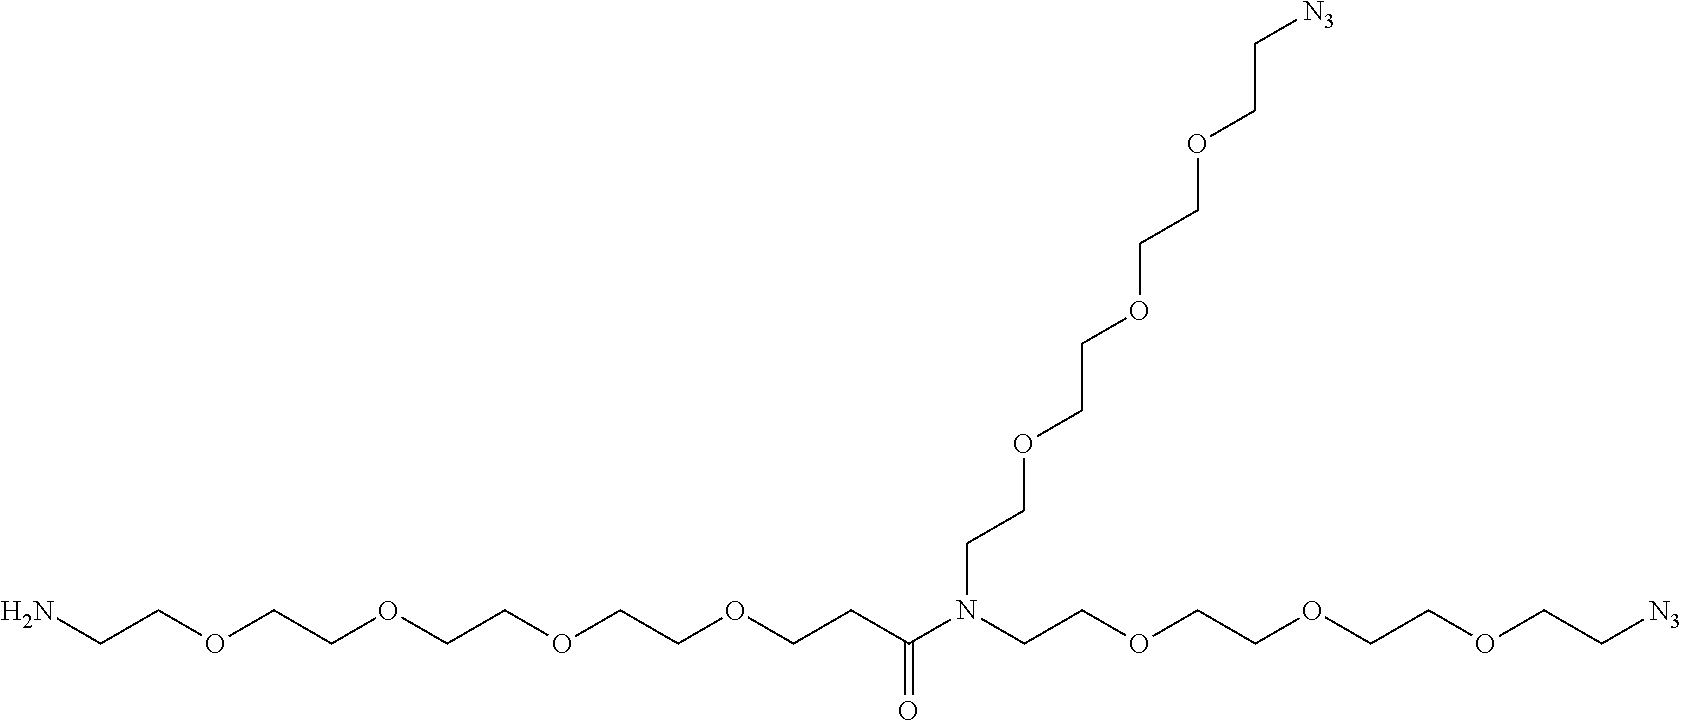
C(COCCOCCOCCOCCC(N(CCOCCOCCOCC[N3])CCOCCOCCOCC[N3])=O)N
